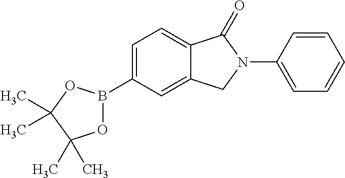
C1=C(B2OC(C)(C)C(C)(C)O2)C=C2C(=C1)C(=O)N(C1=CC=CC=C1)C2
